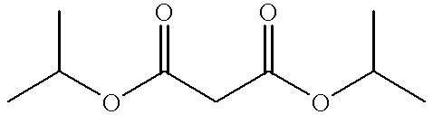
CC(OC(CC(OC(C)C)=O)=O)C
